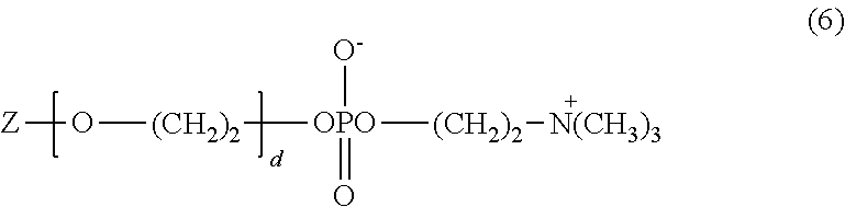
[Z]O[(CH2)2][OPO]([O-])(=O)[(CH2)2][N(CH3)3]
